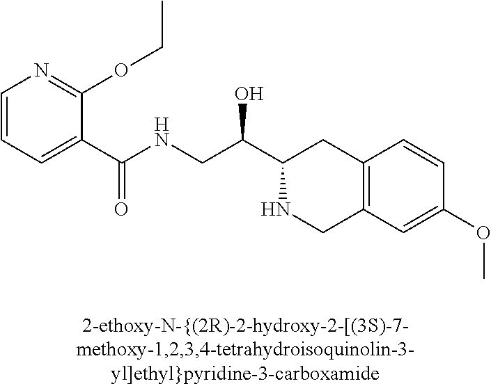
C1=CC=C(C(NCC(C2NCC3=C(C2)C=CC(OC)=C3)O)=O)C(OCC)=N1
